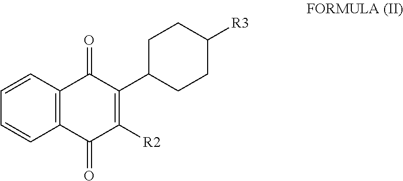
C1=CC2=C(C=C1)C(=O)C(C1CCC([R3])CC1)=C([R2])C2=O
